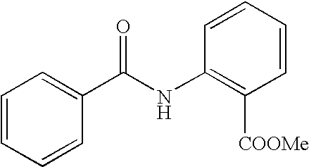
C1=CC=CC(C(NC2=C([COOMe])C=CC=C2)=O)=C1
